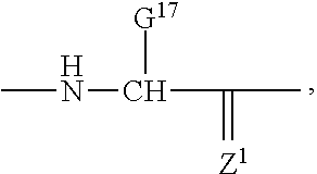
N(C)C([G17])C(=[Z1])C
